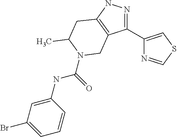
N1=C(C2=CSC=N2)C2=C(N1)CC(C)N(C(=O)NC1=CC(Br)=CC=C1)C2
